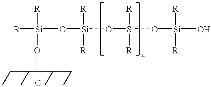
[R][Si](O[Si](O[Si](O[Si](O)([R])[R])([R])[R])([R])[R])([R])OC
